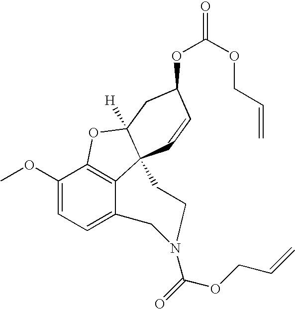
C1(OC)=CC=C2C3=C1OC1([H])C3(C=CC(OC(OCC=C)=O)C1)CCN(C(=O)OCC=C)C2
